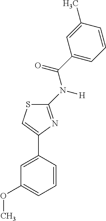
C1(N([H])C(C2=CC=CC(C)=C2)=O)=NC(C2=CC(OC)=CC=C2)=CS1
